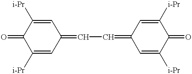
O=C1C([i-Pr])=CC(=CC=C2C=C([i-Pr])C(=O)C([i-Pr])=C2)C=C1[i-Pr]
